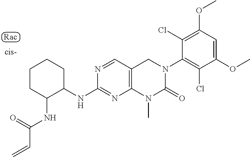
COC1=C(Cl)C(N2C(=O)N(C)C3=C(C2)C=NC(NC2C(NC(C=C)=O)CCCC2)=N3)=C(Cl)C(OC)=C1
